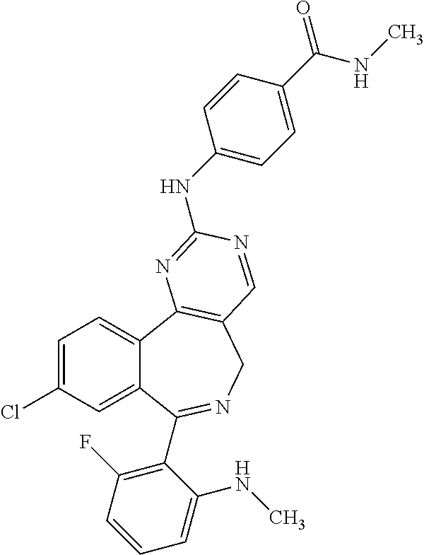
C1=C(Cl)C=C2C(=C1)C1=C(CN=C2C2=C(F)C=CC=C2NC)C=NC(NC2=CC=C(C(NC)=O)C=C2)=N1
